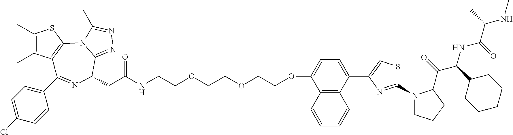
C1(C)=C(C)C2=C(S1)N1C(=NN=C1C)C(CC(NCCOCCOCCOC1=CC=C(C3=CSC(N4CCCC4C(=O)C(C4CCCCC4)NC(C(NC)C)=O)=N3)C3=C1C=CC=C3)=O)N=C2C1=CC=C(Cl)C=C1
